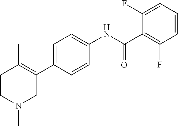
C1=CC=C(F)C(C(NC2=CC=C(C3=C(C)CCN(C)C3)C=C2)=O)=C1F
